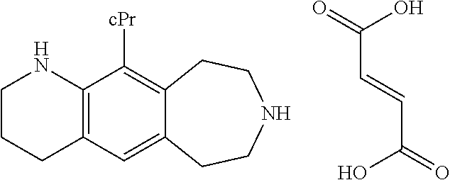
C(C=CC(O)=O)(O)=O.C1CCC2=C(N1)C([cPr])=C1C(=C2)CCNCC1
